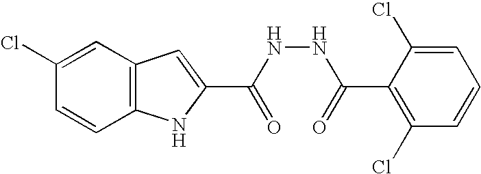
C12=C(C=C(Cl)C=C1)C=C(C(NNC(=O)C1=C(Cl)C=CC=C1Cl)=O)N2
